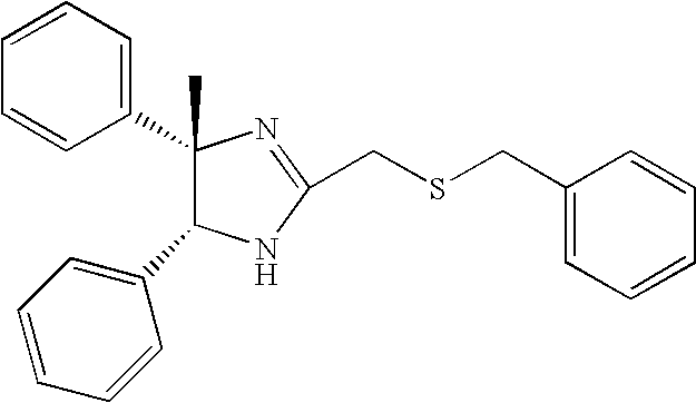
C1(C2=CC=CC=C2)(C)C(C2=CC=CC=C2)NC(CSCC2=CC=CC=C2)=N1
